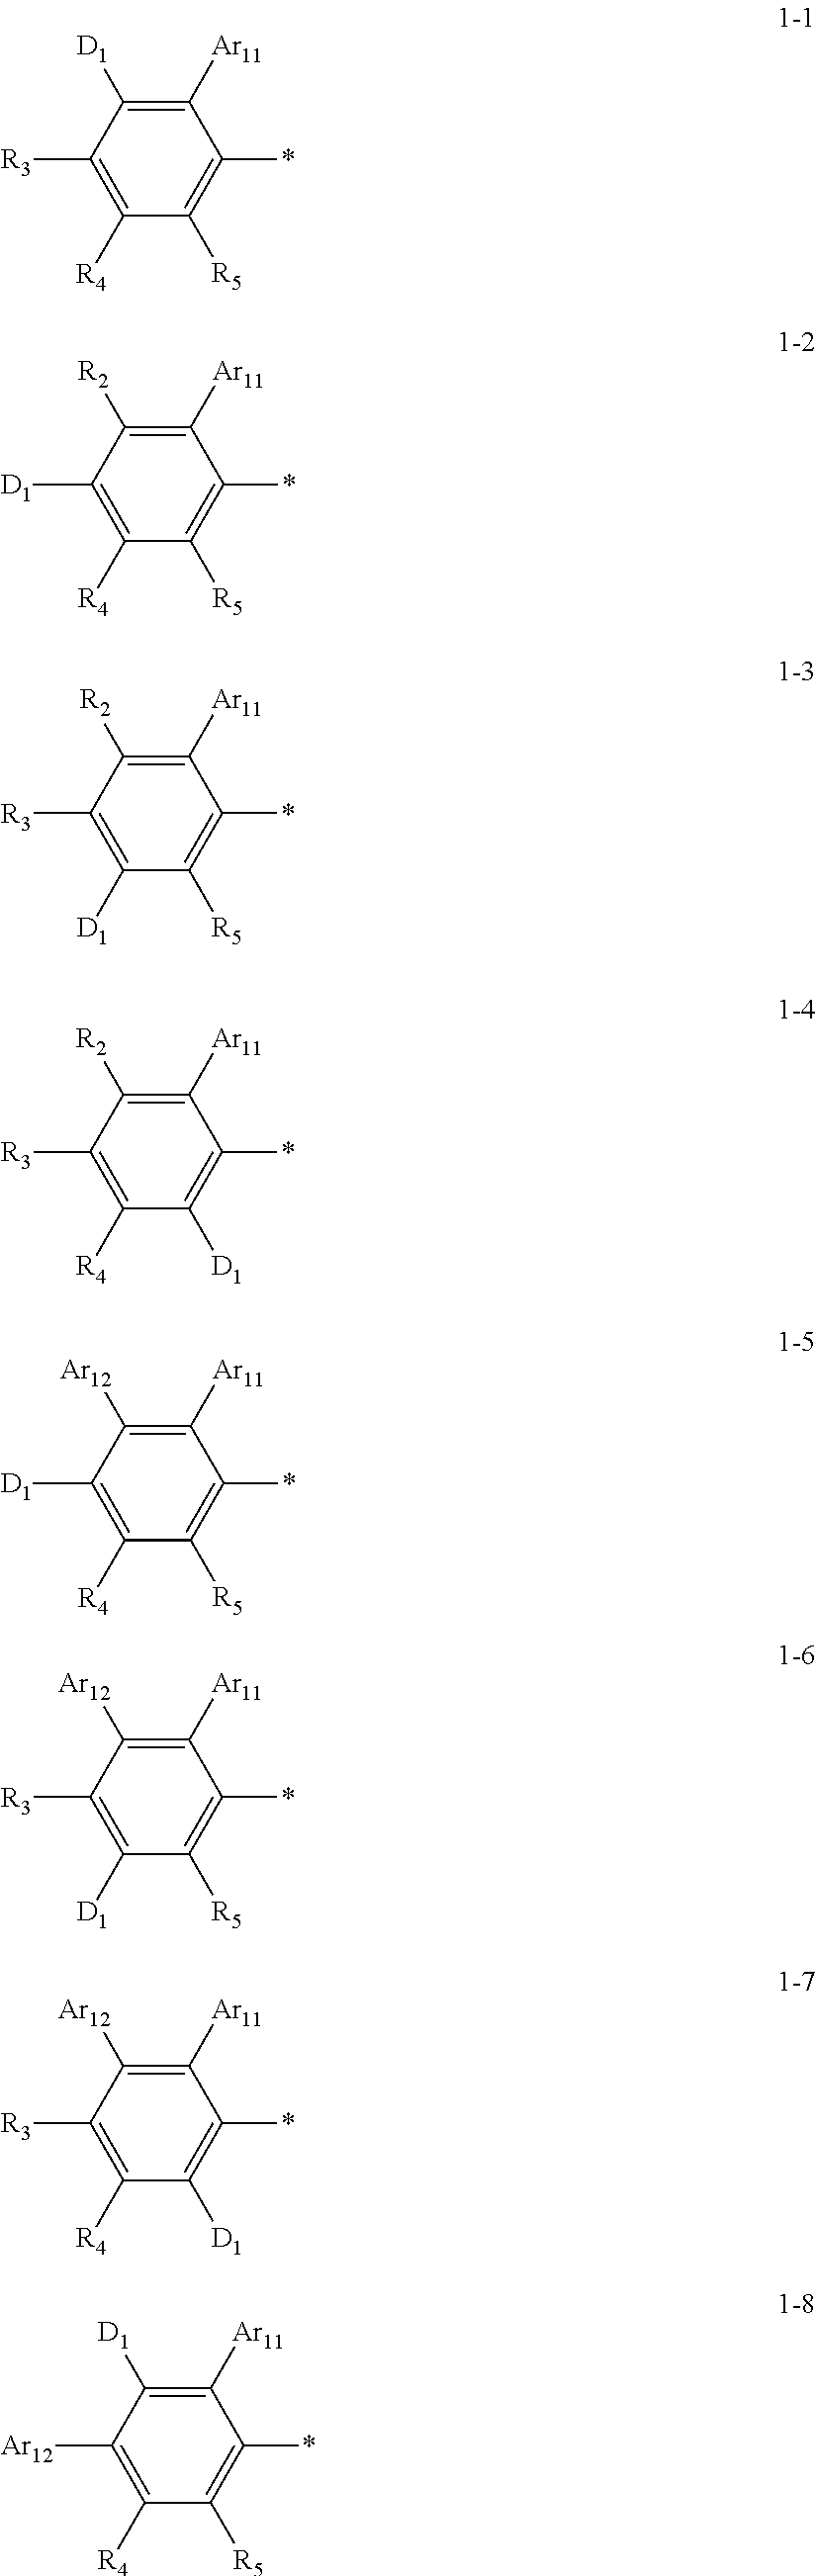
C1([Ar11])=C([D1])C([R3])=C([R4])C([R5])=C1*.C1([Ar11])=C([R2])C([D1])=C([R4])C([R5])=C1*.C1([Ar11])=C([R2])C([R3])=C([D1])C([R5])=C1*.C1([Ar11])=C([R2])C([R3])=C([R4])C([D1])=C1*.C1([Ar11])=C([Ar12])C([D1])=C([R4])C([R5])=C1*.C1([Ar11])=C([Ar12])C([R3])=C([D1])C([R5])=C1*.C1([Ar11])=C([Ar12])C([R3])=C([R4])C([D1])=C1*.C1([Ar11])=C([D1])C([Ar12])=C([R4])C([R5])=C1*
